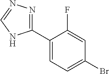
C1(C2=CC=C(Br)C=C2F)=NN=CN1
